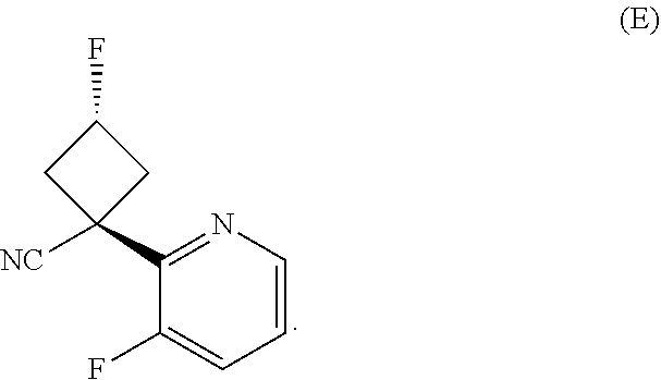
C1=CN=C(C2([NC])CC(F)C2)C(F)=C1
